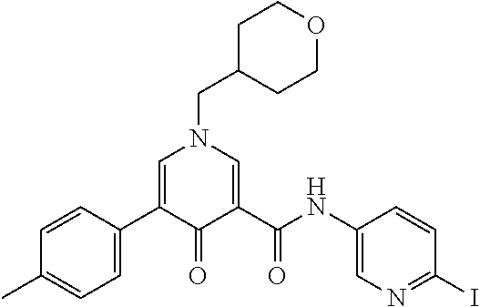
C1=CC(C2=CN(CC3CCOCC3)C=C(C(NC3=CN=C(I)C=C3)=O)C2=O)=CC=C1C
